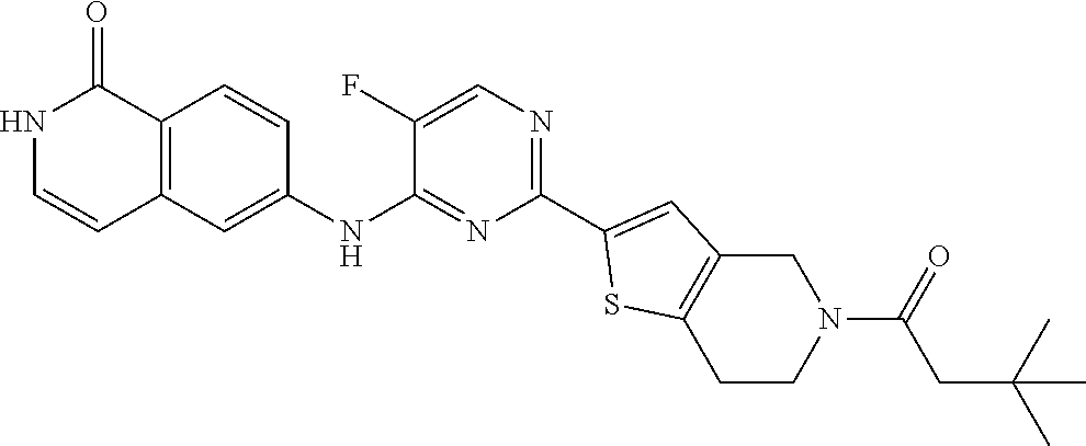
N1C=CC2=C(C1=O)C=CC(NC1=NC(C3=CC4=C(S3)CCN(C(CC(C)(C)C)=O)C4)=NC=C1F)=C2
